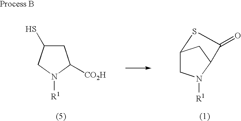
C1C(S)CN([R1])C1[CO2H].C12CN([R1])C(C1)C(=O)S2
